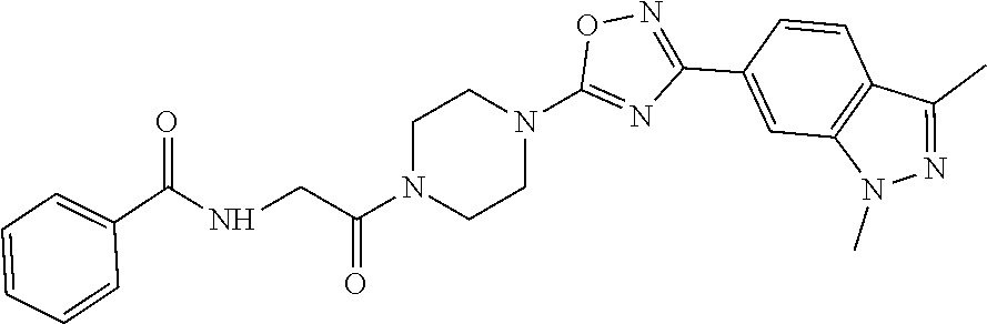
C1N(C(=O)CNC(=O)C2=CC=CC=C2)CCN(C2=NC(C3=CC4=C(C=C3)C(C)=NN4C)=NO2)C1
